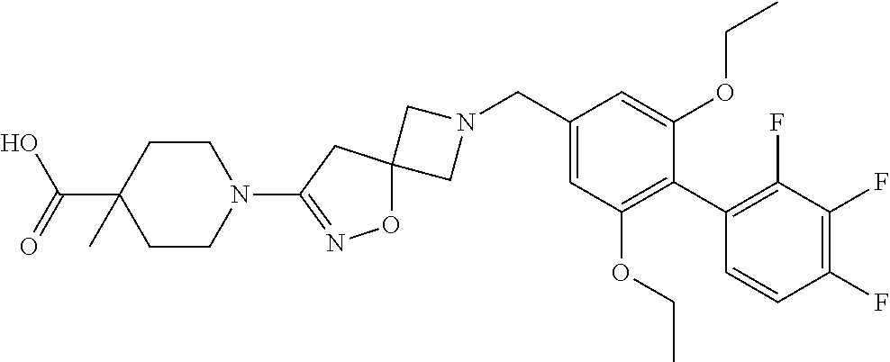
C1N(CC2=CC(OCC)=C(C3=C(F)C(F)=C(F)C=C3)C(OCC)=C2)CC12ON=C(N1CCC(C(O)=O)(C)CC1)C2
